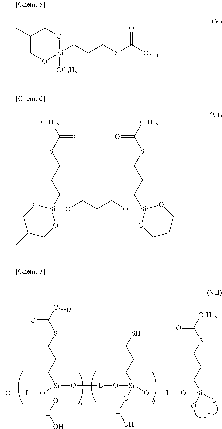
O=C([C7H15])SCCC[Si](O[L]O[Si](CCCS)(O[L]O)O[L]O[Si](CCCSC([C7H15])=O)(O)O)(O[L]O)O[L]O.C1(C)CO[Si]([OC2H5])(CCCSC([C7H15])=O)OC1.[Si]1(OCC(CO[Si]2(CCCSC([C7H15])=O)OCC(C)CO2)C)(CCCSC([C7H15])=O)OCC(C)CO1
